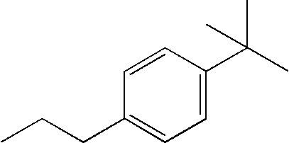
C1=CC(C(C)(C)C)=CC=C1CCC
